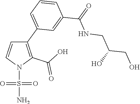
C1(C2=CC=CC(C(=O)NCC(CO)O)=C2)=C(C(O)=O)N(S(=O)(=O)N)C=C1
